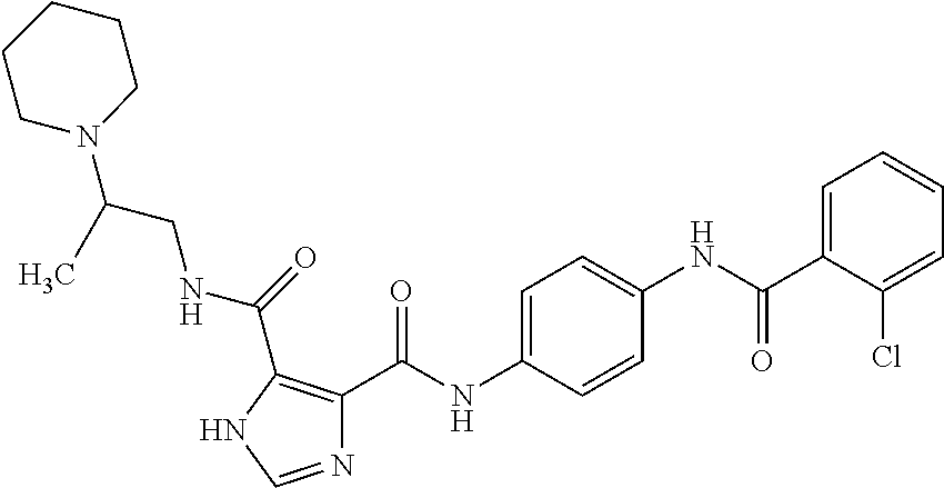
N1=CNC(C(NCC(N2CCCCC2)C)=O)=C1C(NC1=CC=C(NC(C2=CC=CC=C2Cl)=O)C=C1)=O
